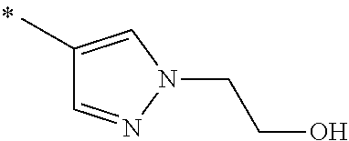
CC1=CN(CCO)N=C1
